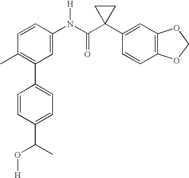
C1=CC(N(C(C2(C3=CC4=C(C=C3)OCO4)CC2)=O)[H])=CC(C2=CC=C(C(C)O[H])C=C2)=C1C
